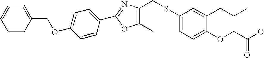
C1=C(OCC2=CC=CC=C2)C=CC(C2=NC(CSC3=CC=C(OCC(O)=O)C(CCC)=C3)=C(C)O2)=C1
